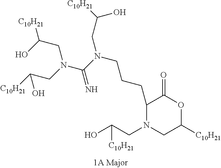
C1(CCCN(CC([C10H21])O)C(N(CC([C10H21])O)CC([C10H21])O)=N)N(CC(O)[C10H21])CC([C10H21])OC1=O
